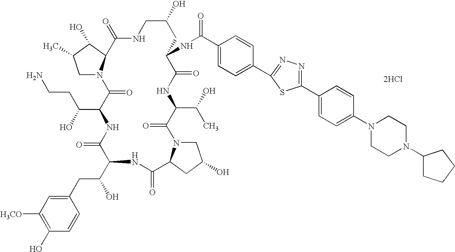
[2HCl].C1N2C(C(O)C1C)C(=O)NCC(O)CC(NC(=O)C1=CC=C(C3=NN=C(C4=CC=C(N5CCN(C6CCCC6)CC5)C=C4)S3)C=C1)C(=O)NC(C(O)C)C(=O)N1CC(O)CC1C(=O)NC(C(CC1=CC([H3CO])=C(O)C=C1)O)C(=O)NC(C(O)CCN)C2=O
